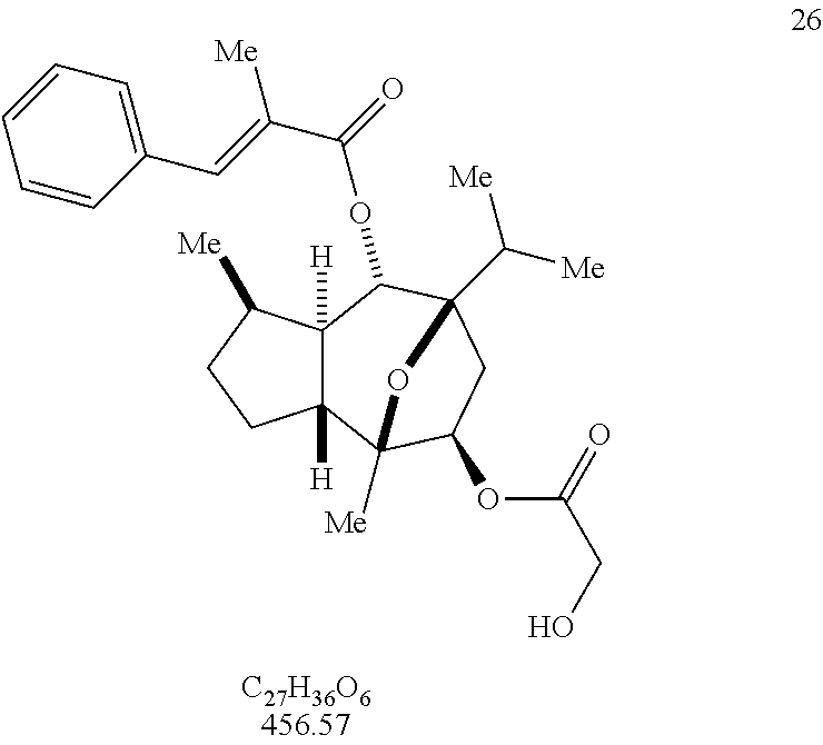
C12([H])C([H])(C3([Me])C(OC(CO)=O)CC(C([Me])[Me])(C1OC(C(=CC1=CC=CC=C1)[Me])=O)O3)CCC2[Me]
